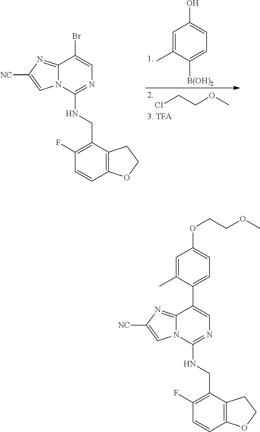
C(C1=C(F)C=CC2=C1CCO2)NC1=NC=C(C2=CC=C(OCCOC)C=C2C)C2=NC([NC])=CN12.C(C1=C(F)C=CC2=C1CCO2)NC1=NC=C(Br)C2=NC([NC])=CN12.OC1=CC=C([B(OH)2])C(C)=C1.ClCCOC
